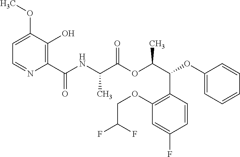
C1=C(OC)C(O)=C(C(NC(C(OC(C(C2=C(OCC(F)F)C=C(F)C=C2)OC2=CC=CC=C2)C)=O)C)=O)N=C1
